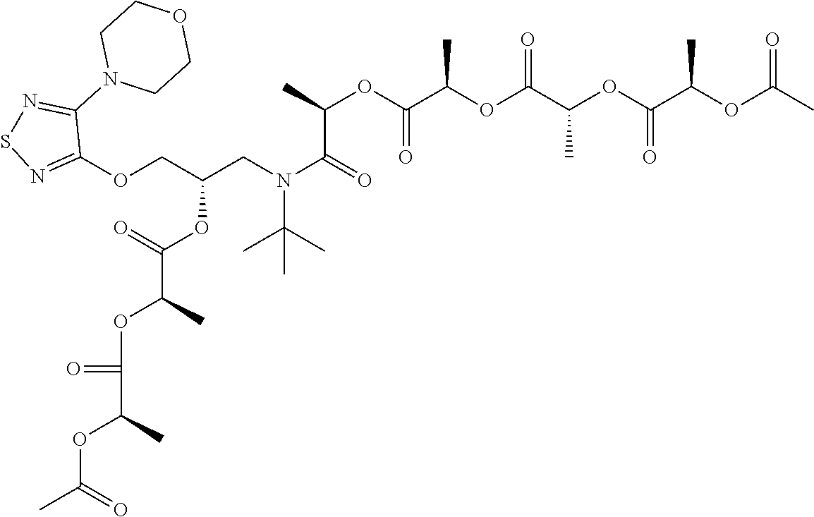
CC(OC(C(OC(C(OC(C(OC(C)=O)C)=O)C)=O)C)=O)C(=O)N(CC(COC1=NSN=C1N1CCOCC1)OC(C(C)OC(=O)C(C)OC(C)=O)=O)C(C)(C)C
